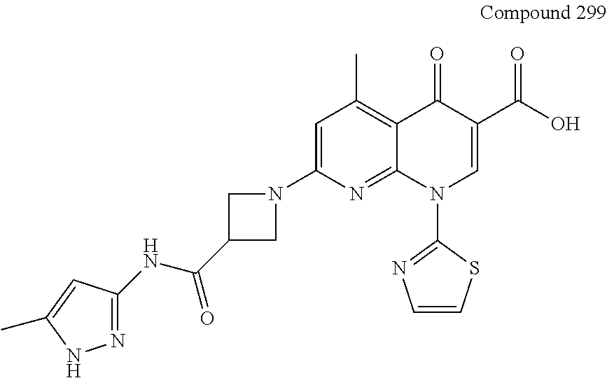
C1=C(N2CC(C(=O)NC3=NNC(C)=C3)C2)N=C2C(=C1C)C(=O)C(C(=O)O)=CN2C1=NC=CS1
